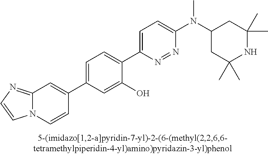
C12=NC=CN1C=CC(C1=CC=C(C3=CC=C(N(C4CC(C)(C)NC(C)(C)C4)C)N=N3)C(O)=C1)=C2
